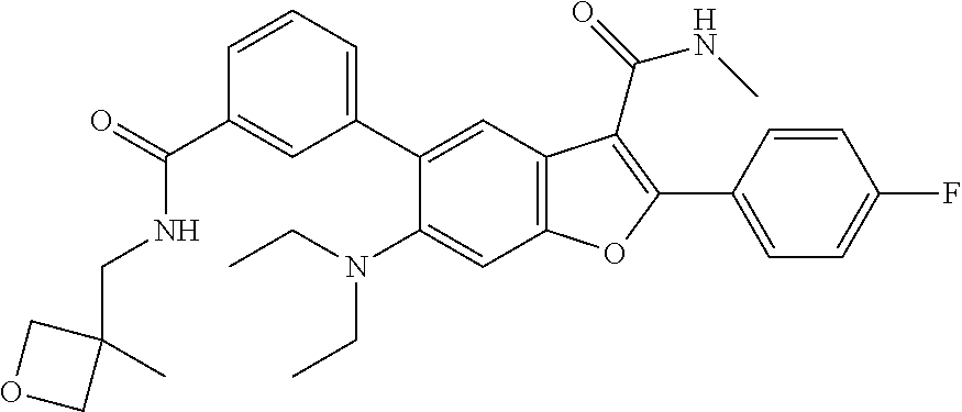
C1=CC=C(C2=CC3=C(C=C2N(CC)CC)OC(C2=CC=C(F)C=C2)=C3C(=O)NC)C=C1C(=O)NCC1(C)COC1
